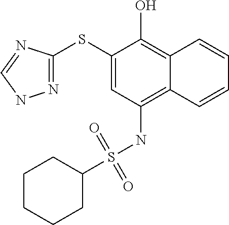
N1=C(SC2=CC(NS(C3CCCCC3)(=O)=O)=C3C(=C2O)C=CC=C3)N=CN1
